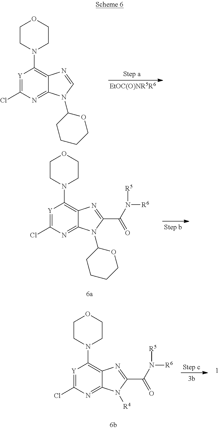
[Y]1=C(Cl)N=C2C(=C1N1CCOCC1)N=CN2C1CCCCO1.[EtOC(O)NR5R6].[Y]1=C(Cl)N=C2C(=C1N1CCOCC1)N=C(C(N([R6])[R5])=O)N2C1CCCCO1.[Y]1=C(Cl)N=C2C(=C1N1CCOCC1)N=C(C(N([R6])[R5])=O)N2[R4]
